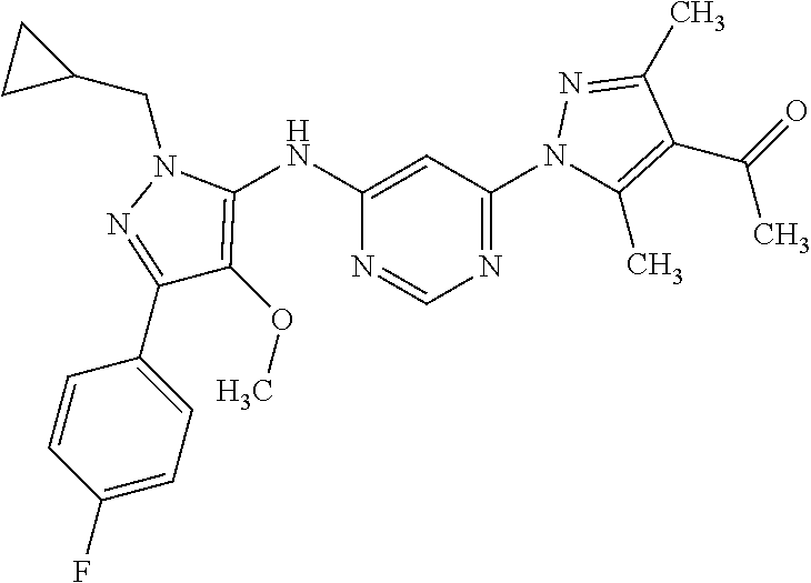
C1(C2=CC=C(F)C=C2)=NN(CC2CC2)C(NC2=CC(N3C(C)=C(C(C)=O)C(C)=N3)=NC=N2)=C1OC
